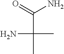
O=C(N)C(C)(N)C
